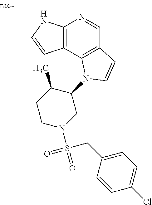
C12=C(C3=C(C=N1)C=CN3C1C(C)CCN(S(=O)(=O)CC3=CC=C(Cl)C=C3)C1)C=CN2
